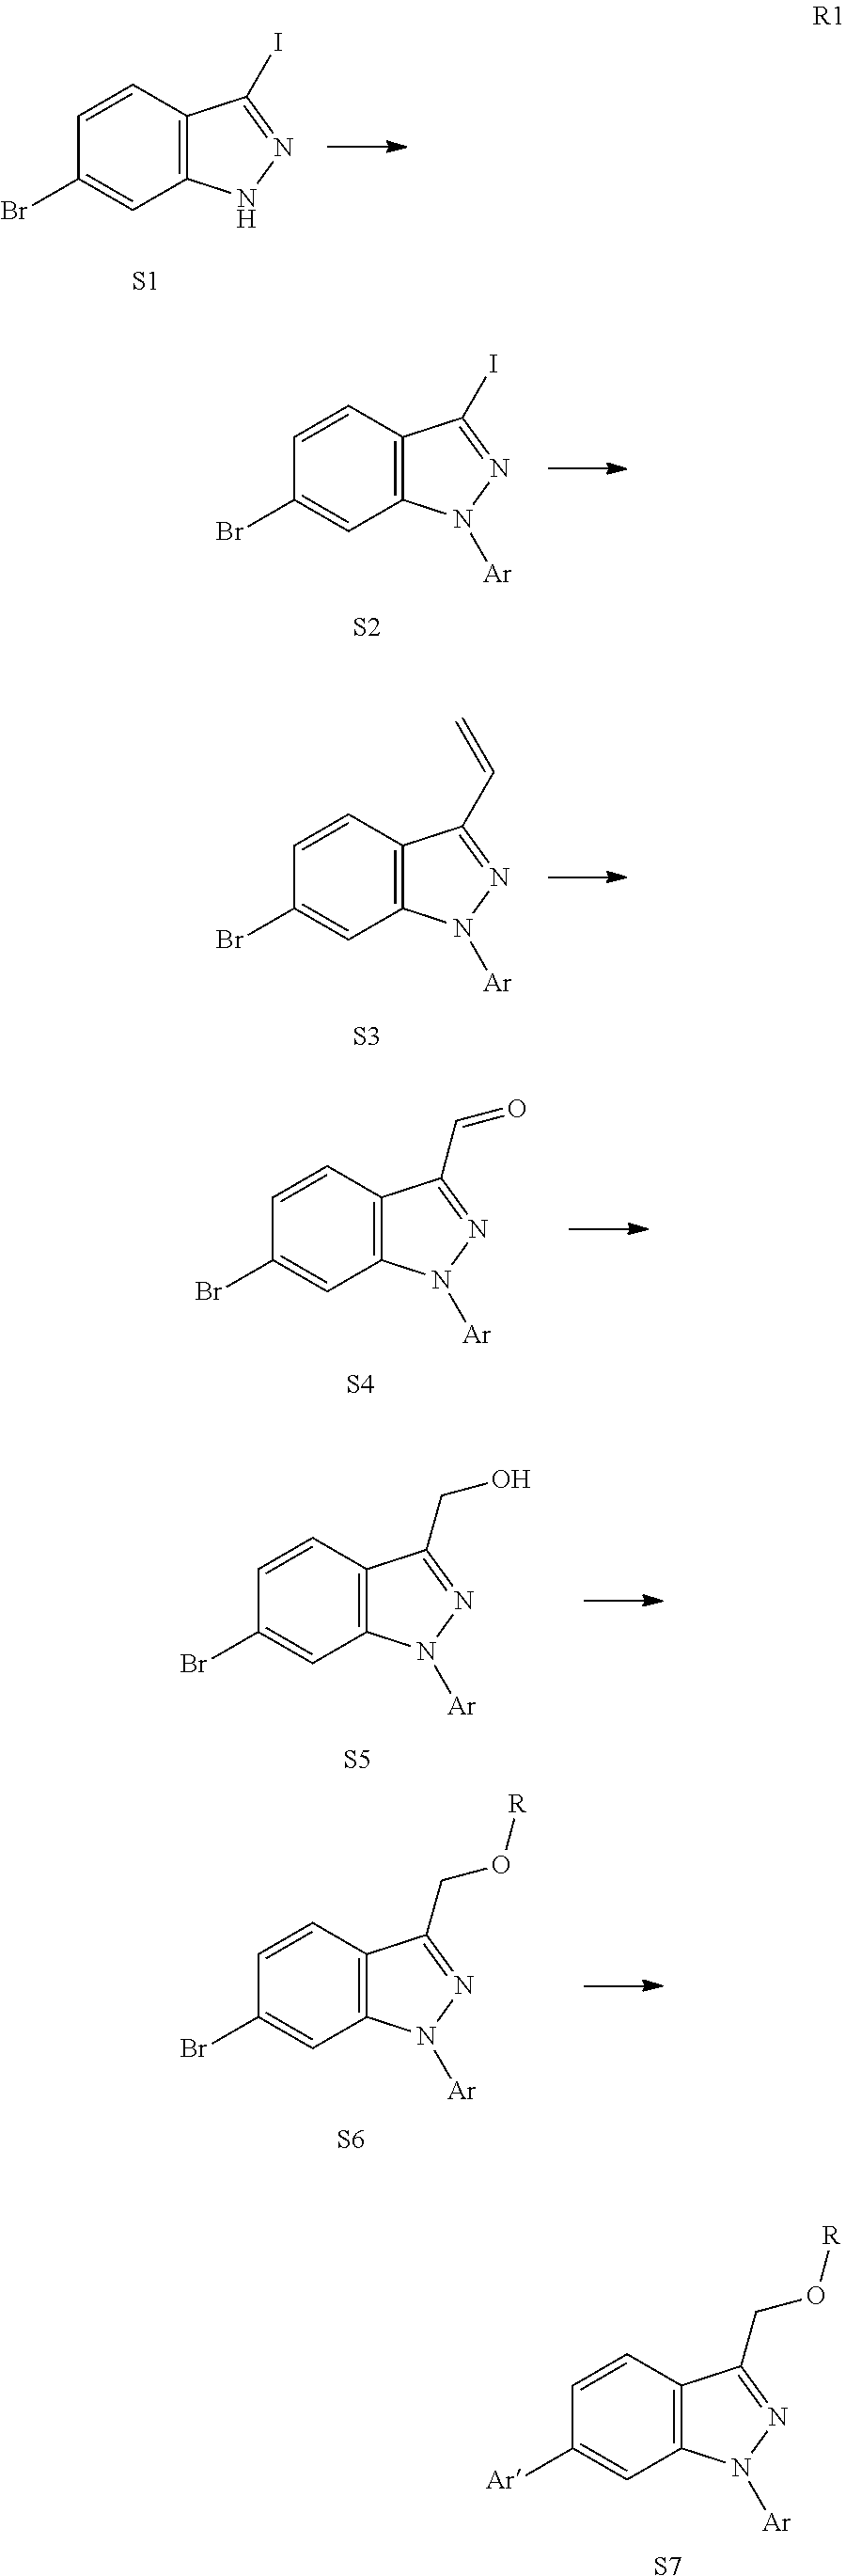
C1=CC2=C(C=C1Br)NN=C2I.[S1].C1=CC2=C(C=C1Br)N([Ar])N=C2I.[S2].C1=CC2=C(C=C1Br)N([Ar])N=C2C=C.[S3].C1=CC2=C(C=C1Br)N([Ar])N=C2C=O.[S4].C1=CC2=C(C=C1Br)N([Ar])N=C2CO.[S5].C1=CC2=C(C=C1Br)N([Ar])N=C2CO[R].[S6].C1=CC2=C(C=C1[Ar])N([Ar])N=C2CO[R].[S7]
